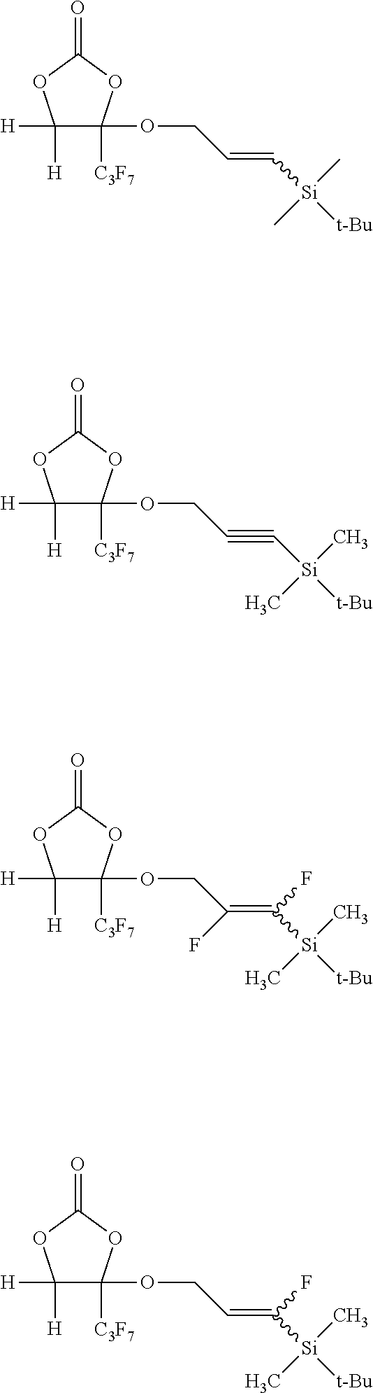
C1([H])([H])C(OCC(=C(F)[Si]([t-Bu])(C)C)F)([C3F7])OC(=O)O1.C1([H])([H])C(OCC=C(F)[Si]([t-Bu])(C)C)([C3F7])OC(=O)O1.C1([H])([H])C(OCC#C[Si]([t-Bu])(C)C)([C3F7])OC(=O)O1.C1([H])([H])C(OCC=C[Si]([t-Bu])(C)C)([C3F7])OC(=O)O1
